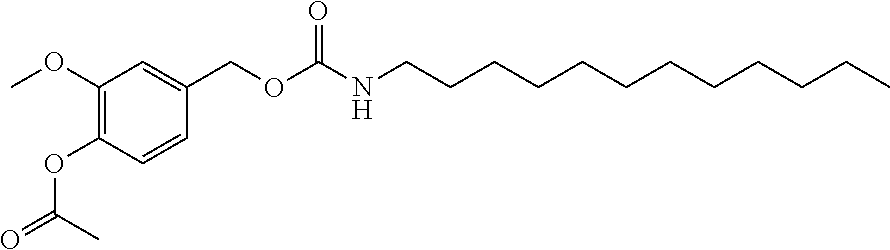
COC1=C(OC(=O)C)C=CC(COC(NCCCCCCCCCCCC)=O)=C1
